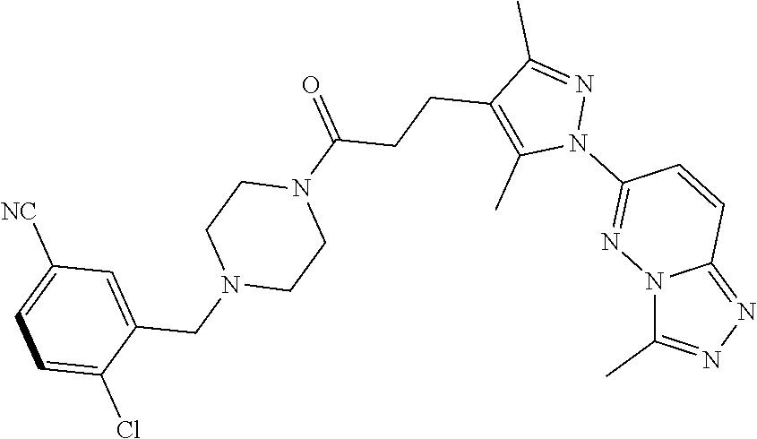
N12C(C)=NN=C1C=CC(N1N=C(C)C(CCC(N3CCN(CC4=CC([NC])=CC=C4Cl)CC3)=O)=C1C)=N2
